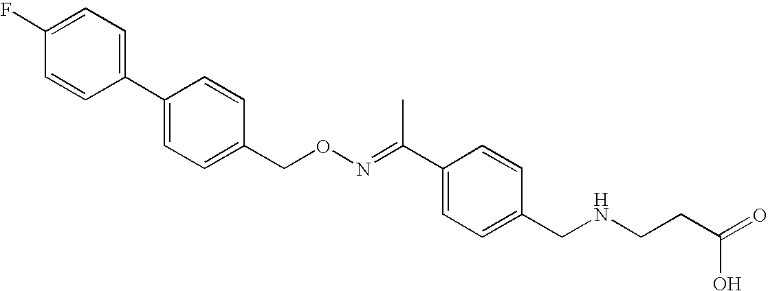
C1(C2=CC=C(CON=C(C3=CC=C(CNCCC(=O)O)C=C3)C)C=C2)=CC=C(F)C=C1
